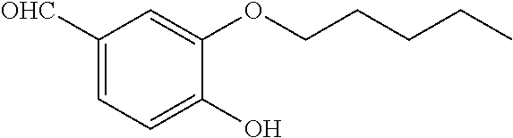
C1([OHC])=CC=C(O)C(OCCCCC)=C1
